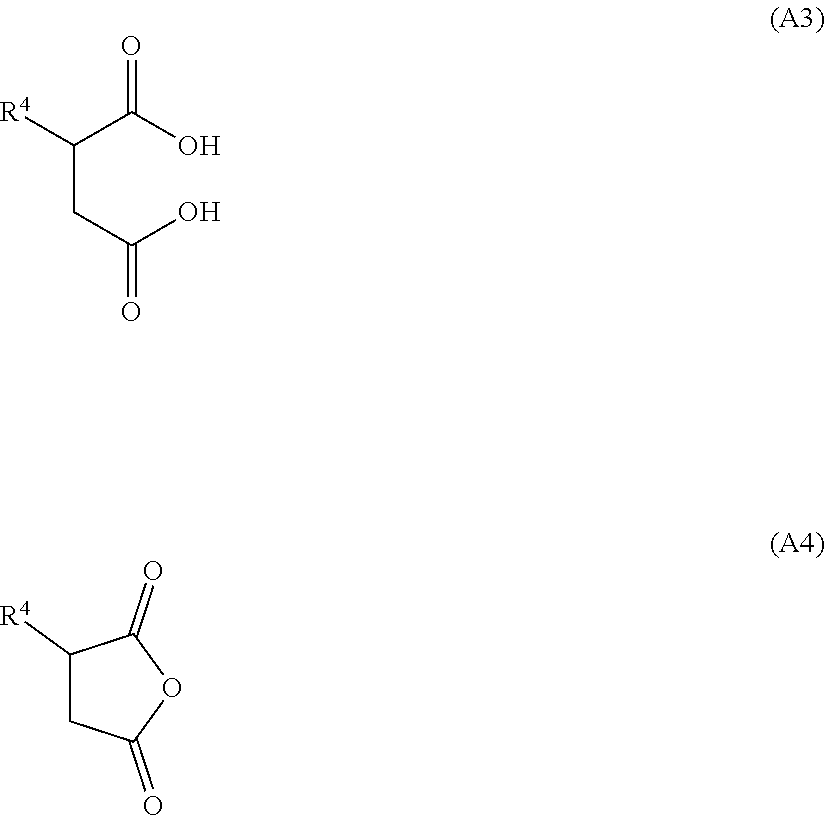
C(CC(O)=O)(C(O)=O)[R4].C1([R4])CC(=O)OC1=O
